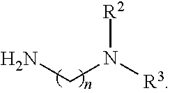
NCN([R3])[R2]
